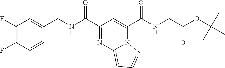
C1(F)=C(F)C=CC(CNC(C2=NC3=CC=NN3C(C(NCC(=O)OC(C)(C)C)=O)=C2)=O)=C1
